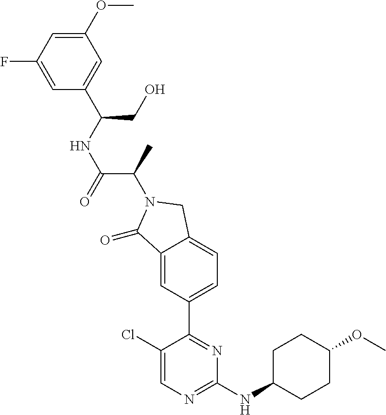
C1(=O)C2=CC(C3=NC(NC4CCC(OC)CC4)=NC=C3Cl)=CC=C2CN1C(C(=O)NC(C1=CC(OC)=CC(F)=C1)CO)C
